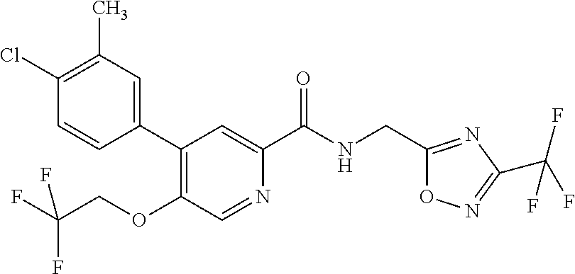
C1(C2=CC(C)=C(Cl)C=C2)=C(OCC(F)(F)F)C=NC(C(NCC2=NC(C(F)(F)F)=NO2)=O)=C1
